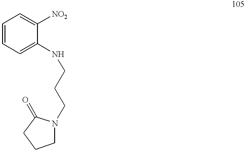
C1=CC=C(NCCCN2CCCC2=O)C([NO2])=C1
